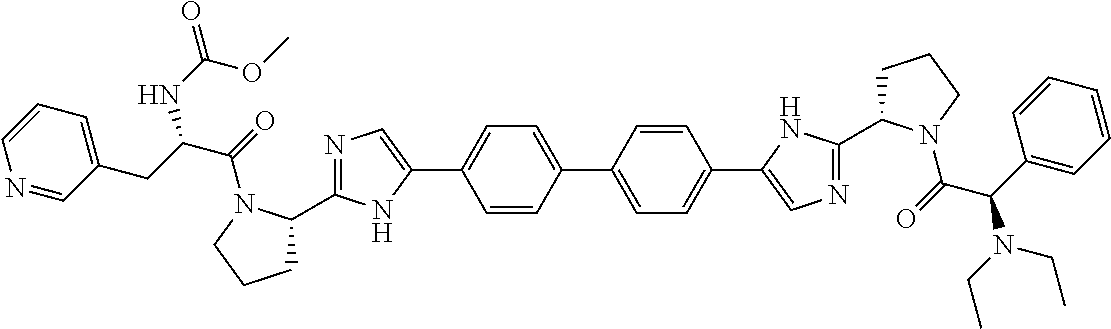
C1=CC(C2=CC=C(C3=CN=C(C4CCCN4C(C(N(CC)CC)C4=CC=CC=C4)=O)N3)C=C2)=CC=C1C1=CN=C(C2CCCN2C(=O)C(CC2=CC=CN=C2)NC(=O)OC)N1
